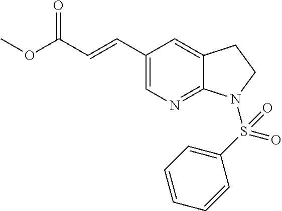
C1(C=CC(OC)=O)=CN=C2C(=C1)CCN2S(C1=CC=CC=C1)(=O)=O
